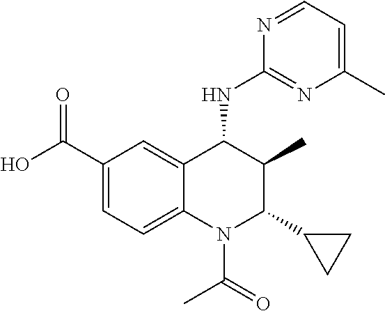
C1(C(O)=O)=CC=C2C(=C1)C(NC1=NC(C)=CC=N1)C(C)C(C1CC1)N2C(C)=O
